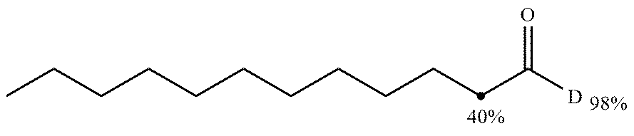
C(CCC([D])=O)CCCCCCCC
